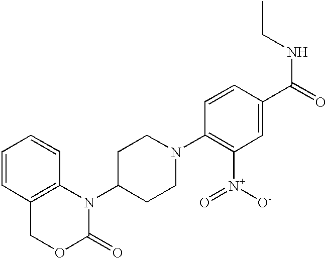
C1=CC2=C(C=C1)N(C1CCN(C3=C([N+](=O)[O-])C=C(C(=O)NCC)C=C3)CC1)C(=O)OC2
